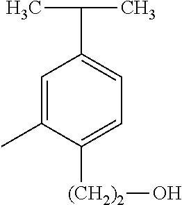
C1=C(C)C([(CH2)2]O)=CC=C1C(C)C
